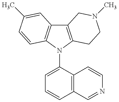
C12=C(N(C3=CC=CC4=C3C=CN=C4)C3=C1C=C(C)C=C3)CCN(C)C2
